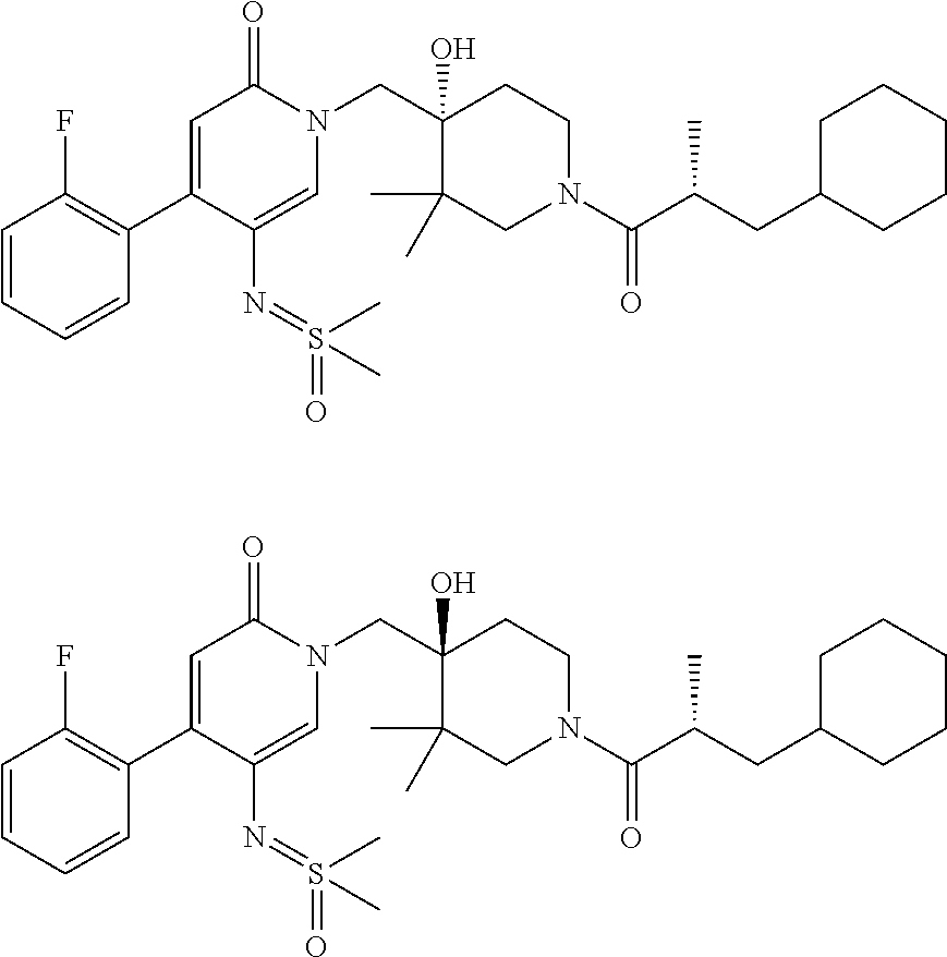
C1(F)=C(C2=CC(=O)N(CC3(O)C(C)(C)CN(C(=O)C(CC4CCCCC4)C)CC3)C=C2N=S(C)(=O)C)C=CC=C1.C1(F)=C(C2=CC(=O)N(CC3(O)C(C)(C)CN(C(=O)C(CC4CCCCC4)C)CC3)C=C2N=S(C)(=O)C)C=CC=C1
